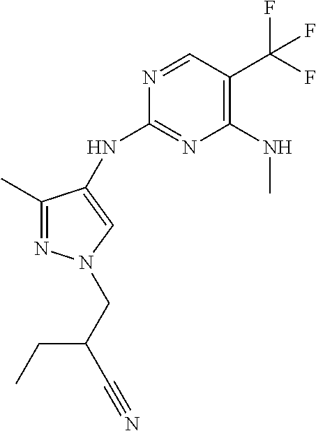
C1(C)=NN(CC(CC)C#N)C=C1NC1=NC(NC)=C(C(F)(F)F)C=N1
